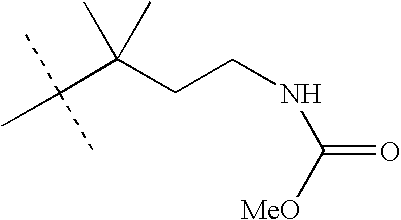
CC(C(CCNC(=O)[MeO])(C)C)(C)C
